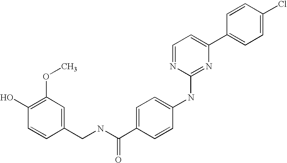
C1=CC(C2=CC=NC(NC3=CC=C(C(NCC4=CC(OC)=C(O)C=C4)=O)C=C3)=N2)=CC=C1Cl
